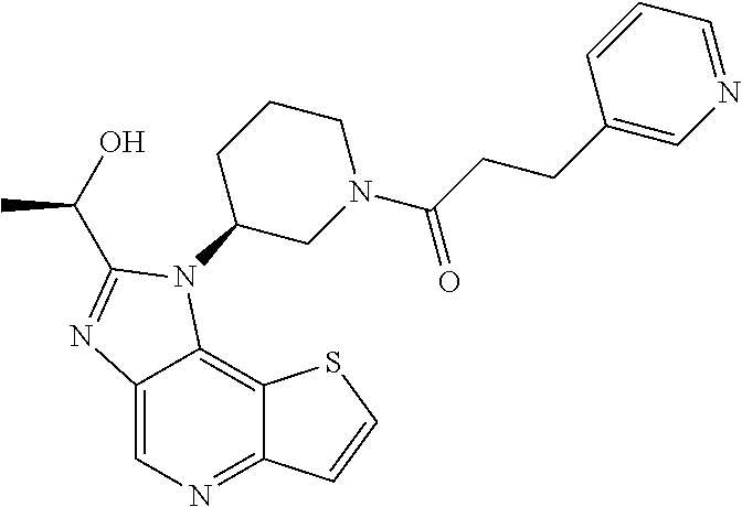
C12=CN=C3C(=C1N(C1CN(C(CCC4=CN=CC=C4)=O)CCC1)C(C(O)C)=N2)SC=C3
